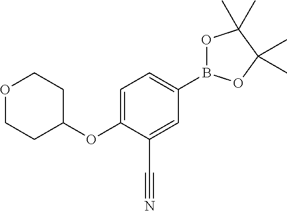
C1=C(OC2CCOCC2)C(C#N)=CC(B2OC(C)(C)C(C)(C)O2)=C1
